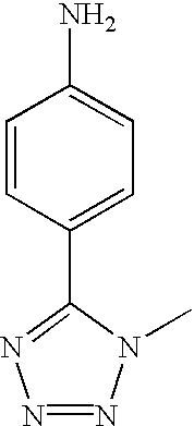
C1=CC(C2=NN=NN2C)=CC=C1N
